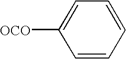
C1=CC=CC=C1[OCO]
